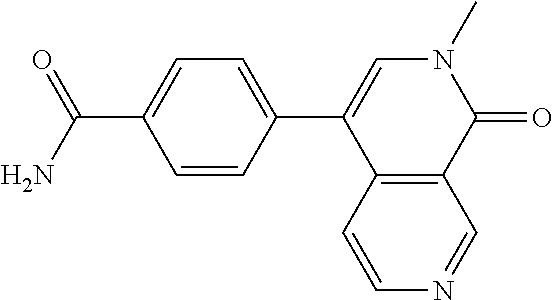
O=C(N)C1=CC=C(C2=CN(C)C(=O)C3=C2C=CN=C3)C=C1
